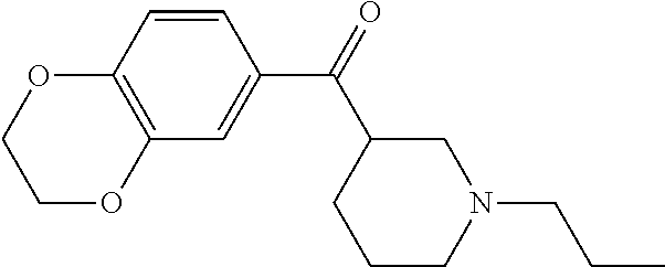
C12=C(C=CC(C(=O)C3CCCN(CCC)C3)=C1)OCCO2
